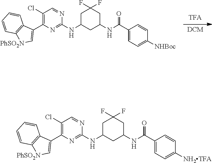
C1(Cl)=C(C2=C[PhSO2N]C3=C2C=CC=C3)N=C(NC2CC(F)(F)CC(NC(C3=CC=C([NHBoc])C=C3)=O)C2)N=C1.C1(Cl)=C(C2=C[PhSO2N]C3=C2C=CC=C3)N=C(NC2CC(F)(F)CC(NC(C3=CC=C([NH2TFA])C=C3)=O)C2)N=C1
